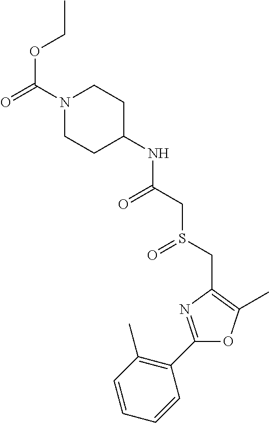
N1(C(=O)OCC)CCC(NC(CS(CC2=C(C)OC(C3=C(C)C=CC=C3)=N2)=O)=O)CC1
